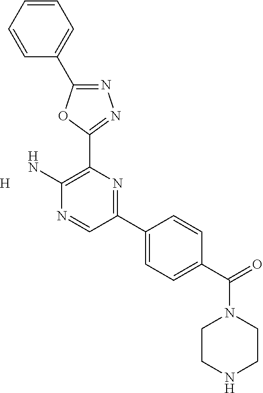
N1=C(C2=CC=CC=C2)OC(C2=C(N)N=CC(C3=CC=C(C(=O)N4CCNCC4)C=C3)=N2)=N1.[H]
